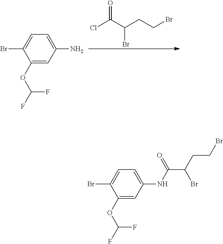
C1(OC(F)F)=CC(N)=CC=C1Br.O=C(C(CCBr)Br)Cl.C1(OC(F)F)=CC(NC(C(CCBr)Br)=O)=CC=C1Br
